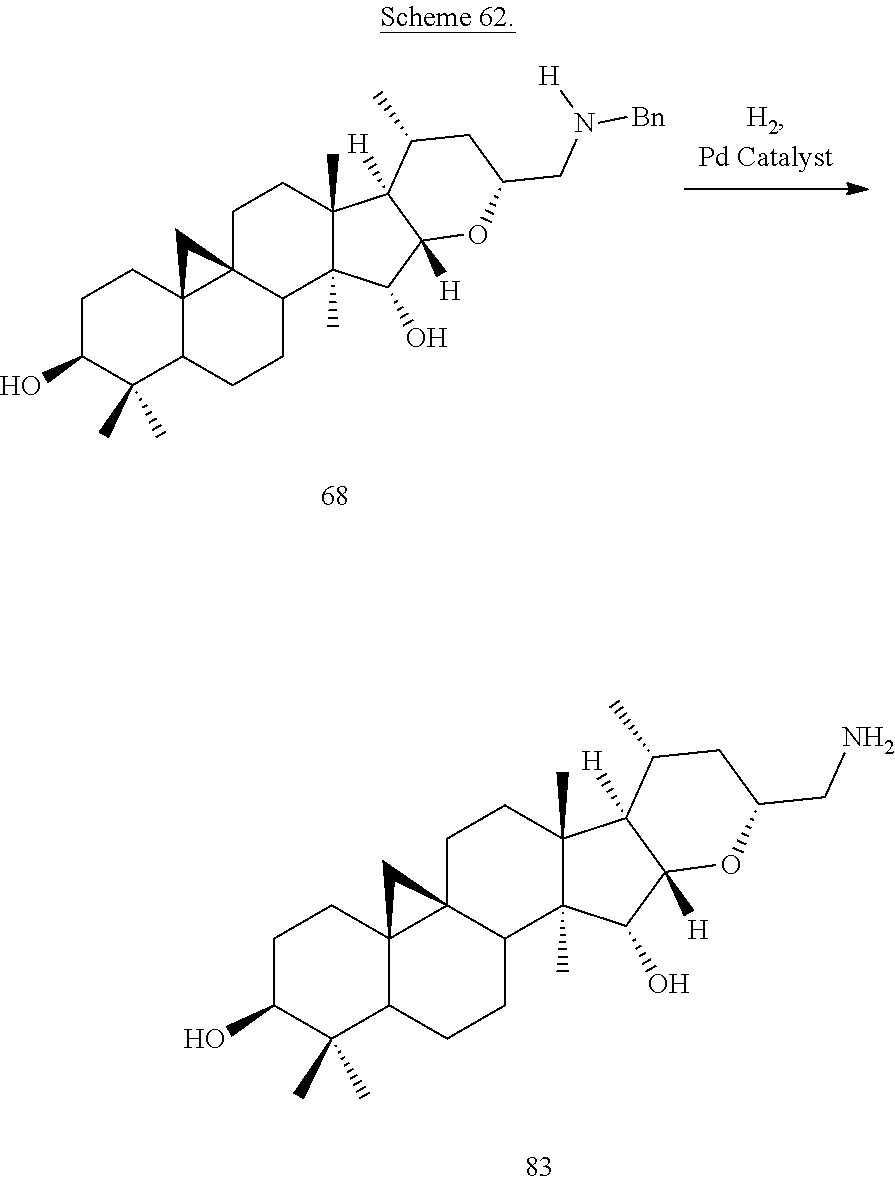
C1C(O)C(C)(C)C2C3(C1)C1(C(CC2)C2(C)C(C)(CC1)C1([H])C([H])(C2O)OC(CN([Bn])[H])CC1C)C3.C1C(O)C(C)(C)C2C3(C1)C1(C(CC2)C2(C)C(C)(CC1)C1([H])C([H])(C2O)OC(CN)CC1C)C3
